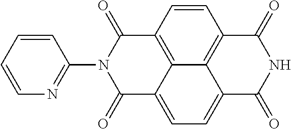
C1=CC(N2C(=O)C3=C4C(=CC=C5C4=C(C=C3)C(=O)NC5=O)C2=O)=NC=C1
